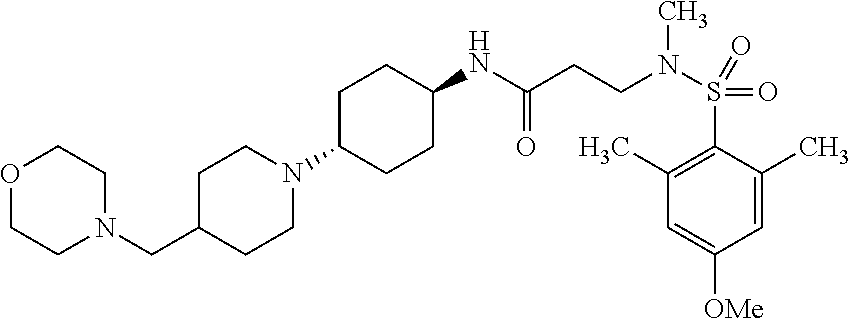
C1C(N2CCC(CN3CCOCC3)CC2)CCC(NC(CCN(S(C2=C(C)C=C([OMe])C=C2C)(=O)=O)C)=O)C1
